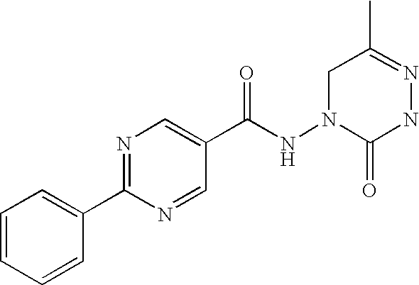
N1=C(C2=CC=CC=C2)N=CC(C(NN2CC(C)=NNC2=O)=O)=C1
